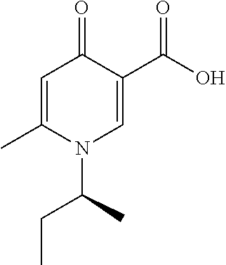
C1=C(C)N(C(C)CC)C=C(C(O)=O)C1=O
